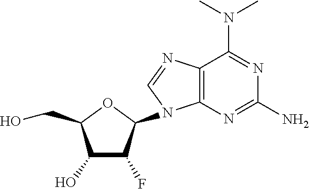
C12=C(N=C(N)N=C1N(C)C)N(C1OC(CO)C(O)C1F)C=N2
